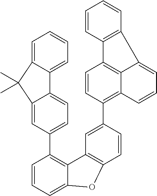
C1(C2=C3C(=CC=C2)OC2=C3C=C(C3=C4C5=C(C=C3)C3=C(C5=CC=C4)C=CC=C3)C=C2)=CC=C2C(=C1)C(C)(C)C1=CC=CC=C21
